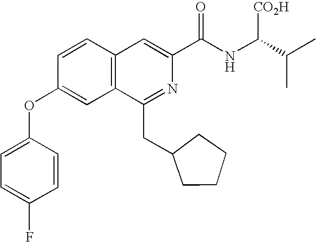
C1=CC2=C(C=C1OC1=CC=C(F)C=C1)C(CC1CCCC1)=NC(C(NC(C(C)C)[CO2H])=O)=C2
